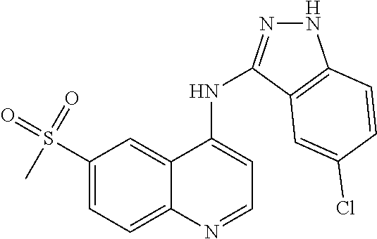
S(C1=CC=C2C(=C1)C(NC1=NNC3=C1C=C(Cl)C=C3)=CC=N2)(=O)(=O)C
